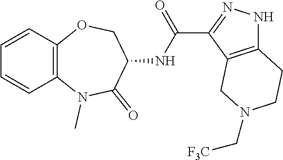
C12=C(C=CC=C1)OCC(NC(C1=NNC3=C1CN(C[F3C])CC3)=O)C(=O)N2C
